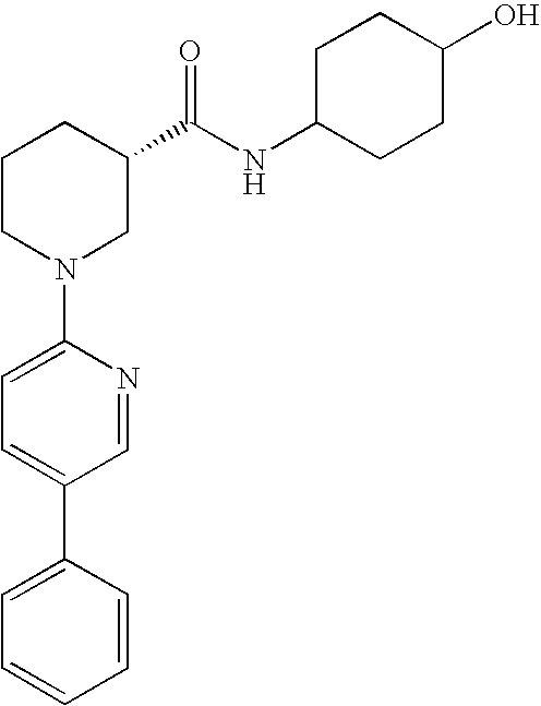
C1(N2CC(C(NC3CCC(O)CC3)=O)CCC2)=CC=C(C2=CC=CC=C2)C=N1
